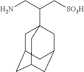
C1C2CC3CC(CC1(C(CN)C[SO3H])C3)C2
